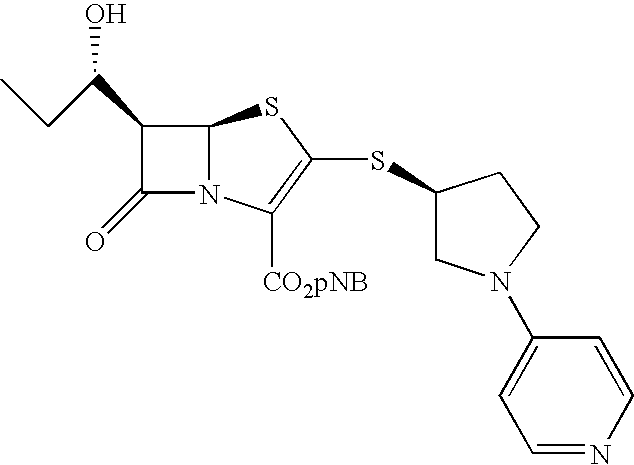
S1C2N(C([CO2pNB])=C1SC1CN(C3=CC=NC=C3)CC1)C(=O)C2C(O)CC
